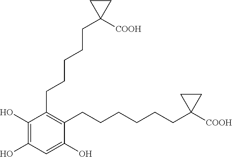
C1(CCCCCC2([COOH])CC2)=C(CCCCCCC2([COOH])CC2)C(O)=CC(O)=C1O
